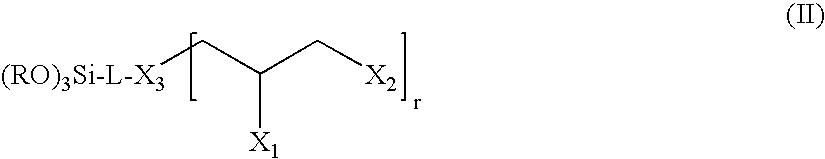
[(RO)3Si-L-X3]CC(C[X2])[X1]
